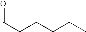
C(CCCCC)=O
